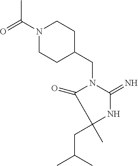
C1(=O)C(C)(CC(C)C)NC(=N)N1CC1CCN(C(C)=O)CC1
